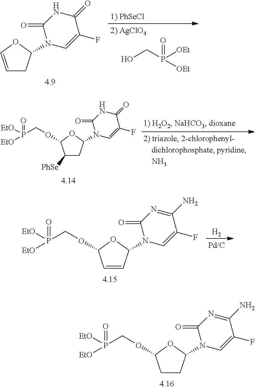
OCP([OEt])(=O)[OEt].C1=COC(N2C(=O)NC(=O)C(F)=C2)C1.C1([PhSe])CC(N2C(=O)NC(=O)C(F)=C2)OC1OCP([EtO])(=O)[EtO].[H2].C1=CC(N2C(=O)N=C(N)C(F)=C2)OC1OCP([EtO])([EtO])=O.C1CC(N2C(=O)N=C(N)C(F)=C2)OC1OCP([EtO])([EtO])=O
